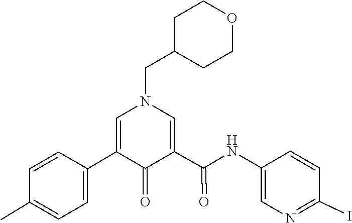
C1(C2=CN(CC3CCOCC3)C=C(C(NC3=CN=C(I)C=C3)=O)C2=O)=CC=C(C)C=C1
